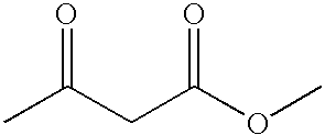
CC(CC(OC)=O)=O
